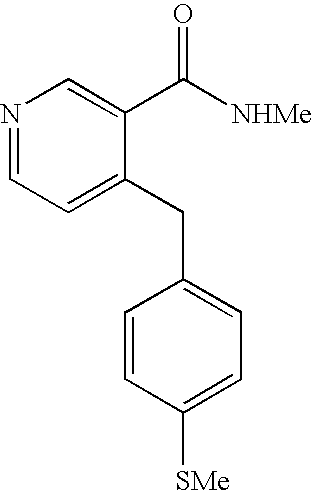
N1=CC=C(CC2=CC=C([SMe])C=C2)C(C([NHMe])=O)=C1
